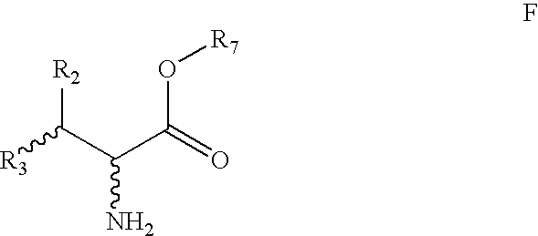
C(C(C(=O)O[R7])N)([R3])[R2]
